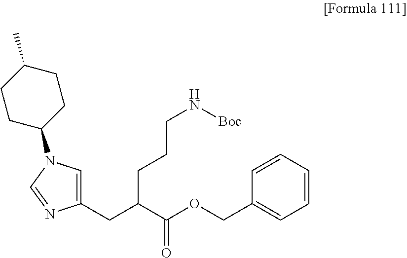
C1(CC(C(OCC2=CC=CC=C2)=O)CCCN[Boc])=CN(C2CCC(C)CC2)C=N1
